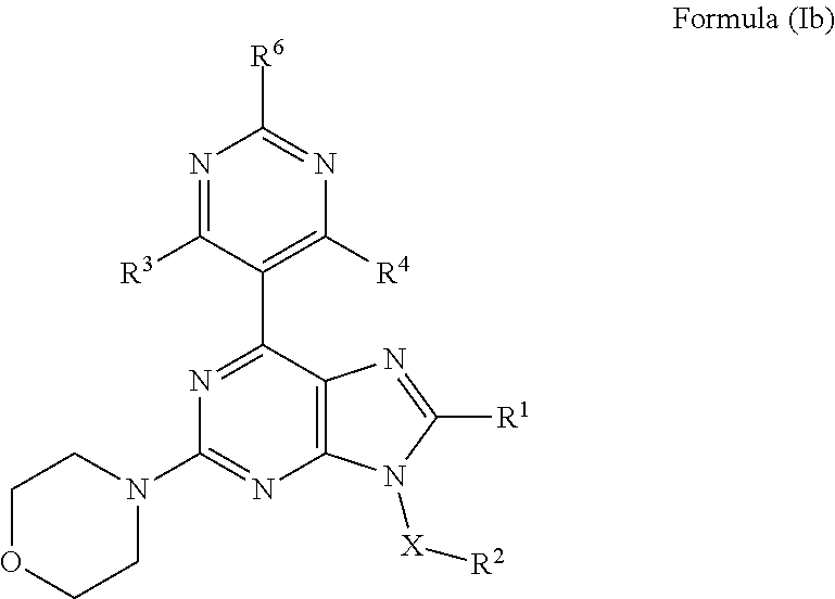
N1=C(C2=C([R4])N=C([R6])N=C2[R3])C2=C(N=C1N1CCOCC1)N([X][R2])C([R1])=N2
